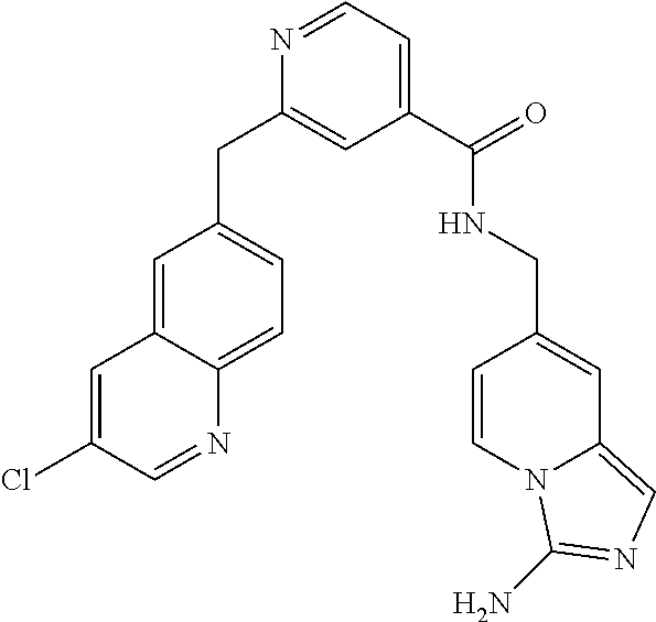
C1(C(NCC2=CC3=CN=C(N)N3C=C2)=O)=CC=NC(CC2=CC=C3C(=C2)C=C(Cl)C=N3)=C1
